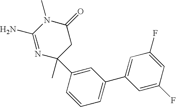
N1=C(N)N(C)C(=O)CC1(C)C1=CC(C2=CC(F)=CC(F)=C2)=CC=C1
